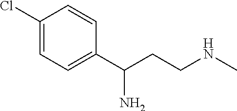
C1(Cl)=CC=C(C(N)CCNC)C=C1
